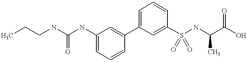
C1=C(NC(NCCC)=O)C=C(C2=CC=CC(S(NC(C(O)=O)C)(=O)=O)=C2)C=C1
